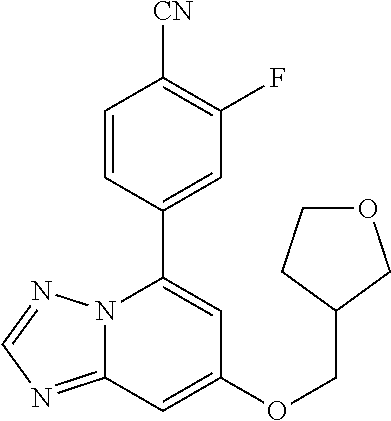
C12=NC=NN1C(C1=CC(F)=C([CN])C=C1)=CC(OCC1COCC1)=C2
